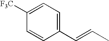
C1(C=CC)=CC=C([F3C])C=C1
